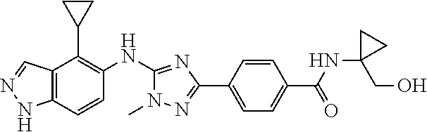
C12=C(C=CC(NC3=NC(C4=CC=C(C(=O)NC5(CO)CC5)C=C4)=NN3C)=C1C1CC1)NN=C2
